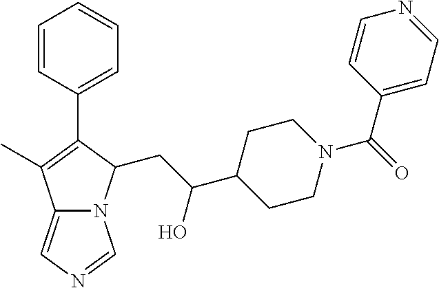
C12=CN=CN1C(CC(C1CCN(C(=O)C3=CC=NC=C3)CC1)O)C(C1=CC=CC=C1)=C2C
